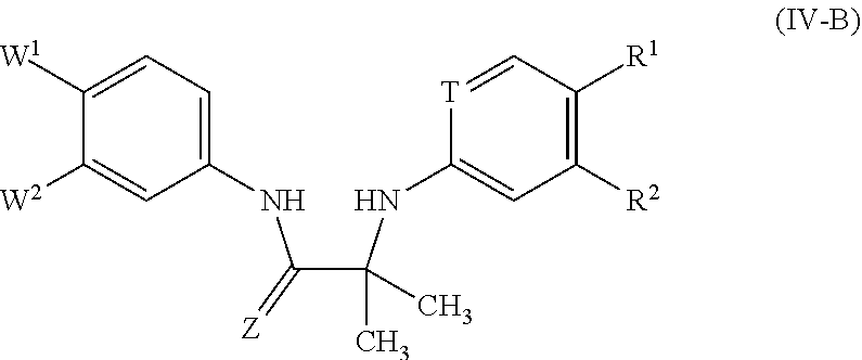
C(C(NC1=CC([R2])=C([R1])C=[T]1)(C)C)(NC1=CC=C([W1])C([W2])=C1)=[Z]
